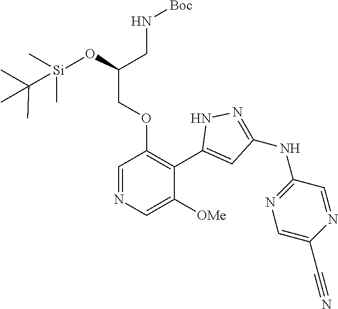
C1=NC=C([OMe])C(C2=CC(NC3=NC=C(C#N)N=C3)=NN2)=C1OCC(CN[Boc])O[Si](C(C)(C)C)(C)C
